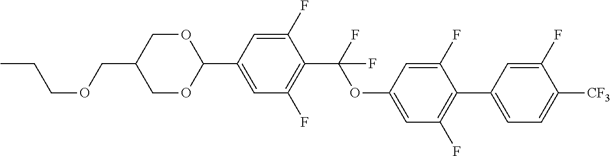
C(COCC1COC(C2=CC(F)=C(C(F)(OC3=CC(F)=C(C4=CC=C([CF3])C(F)=C4)C(F)=C3)F)C(F)=C2)OC1)C
